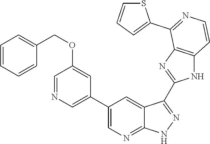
C1=NC=C(C2=CN=C3C(=C2)C(C2=NC4=C(N2)C=CN=C4C2=CC=CS2)=N[N H]3)C=C1OCC1=CC=CC=C1
